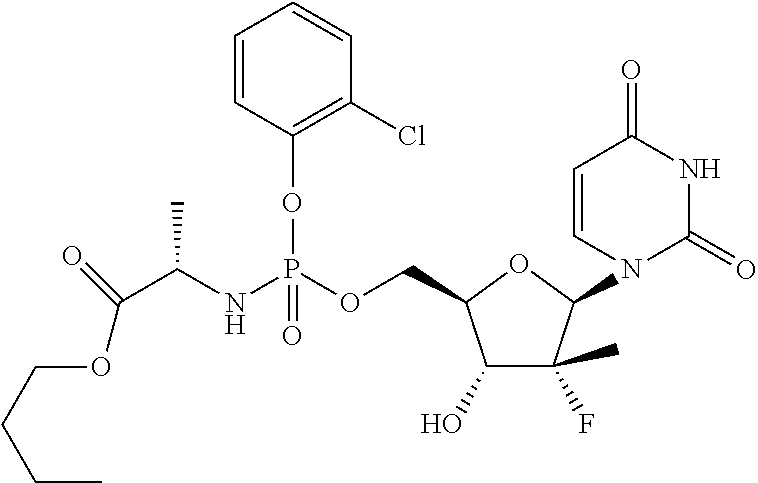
C1(O)C(C)(F)C(N2C(=O)NC(=O)C=C2)OC1COP(NC(C(=O)OCCCC)C)(OC1=C(Cl)C=CC=C1)=O
